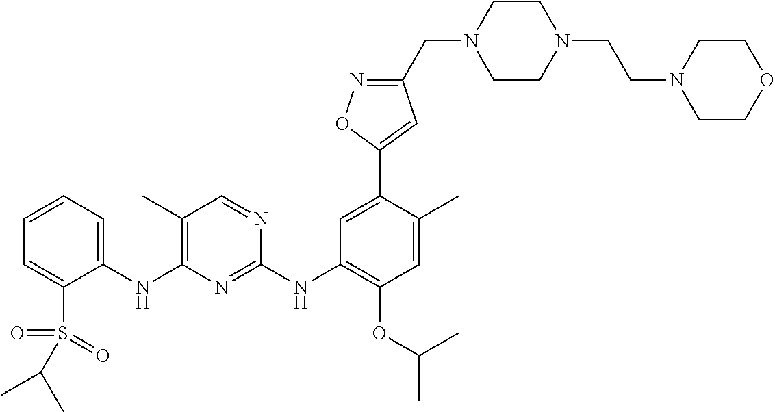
C1(NC2=C(C)C=NC(NC3=C(OC(C)C)C=C(C)C(C4=CC(CN5CCN(CCN6CCOCC6)CC5)=NO4)=C3)=N2)=CC=CC=C1S(=O)(=O)C(C)C
